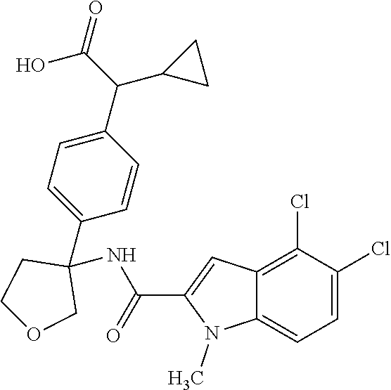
C1(Cl)=C2C(=CC=C1Cl)N(C)C(C(=O)NC1(C3=CC=C(C(C(O)=O)C4CC4)C=C3)CCOC1)=C2
